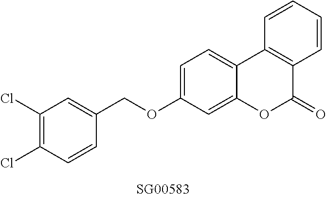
C1(Cl)=C(Cl)C=CC(COC2=CC=C3C(=C2)OC(=O)C2=C3C=CC=C2)=C1
